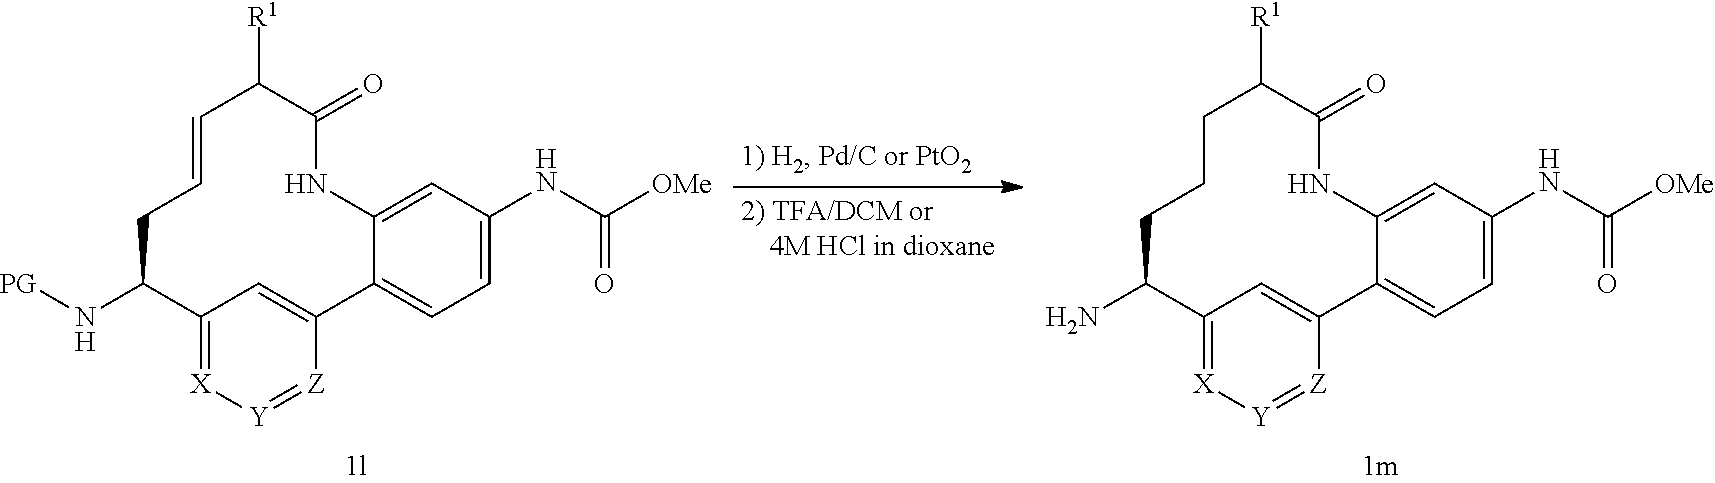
[PG]NC1C2=[X][Y]=[Z]C(=C2)C2=CC=C(NC([OMe])=O)C=C2NC(=O)C([R1])C=CC1.NC1C2=[X][Y]=[Z]C(=C2)C2=CC=C(NC([OMe])=O)C=C2NC(=O)C([R1])CCC1
